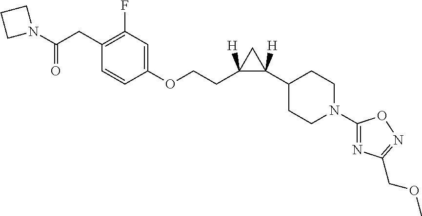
C1(OCCC2([H])C(C3CCN(C4=NC(COC)=NO4)CC3)([H])C2)=CC(F)=C(CC(N2CCC2)=O)C=C1
